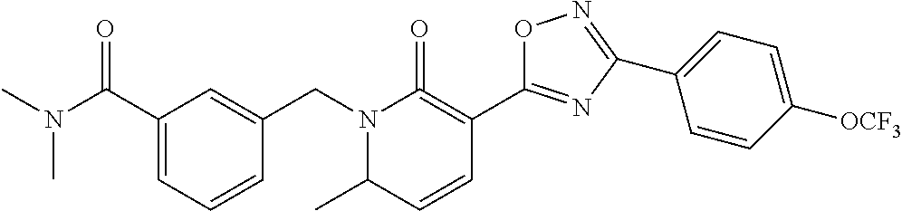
C1(C(=O)N(C)C)=CC=CC(CN2C(C)C=CC(C3=NC(C4=CC=C([OCF3])C=C4)=NO3)=C2=O)=C1
